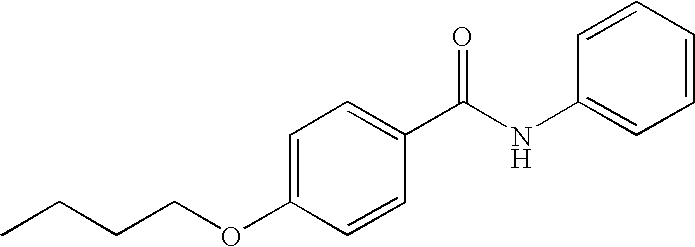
CCCCOC1=CC=C(C(NC2=CC=CC=C2)=O)C=C1
